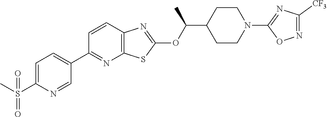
C1=CC2=C(N=C1C1=CC=C(S(C)(=O)=O)N=C1)SC(OC(C1CCN(C3=NC([CF3])=NO3)CC1)C)=N2
